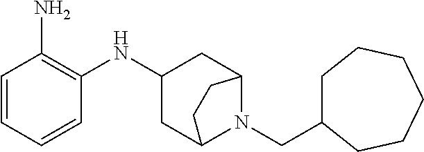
C1(NC2=C(N)C=CC=C2)CC2N(CC3CCCCCC3)C(C1)CC2
